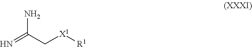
N=C(C[X1][R1])N
